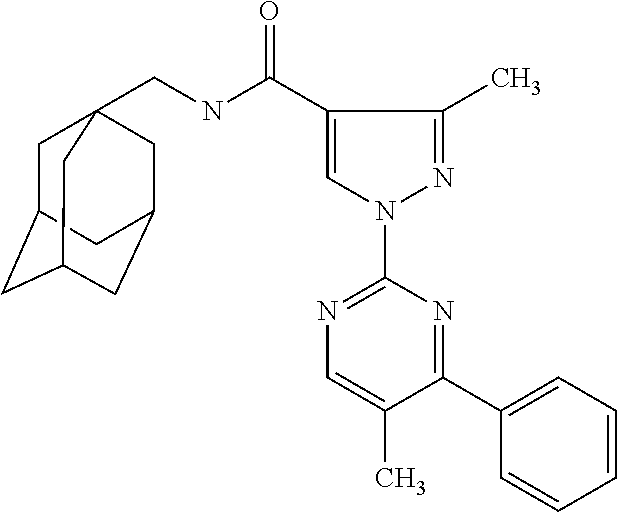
C1C2CC3CC(CC1(CNC(C1=CN(C4=NC=C(C)C(C5=CC=CC=C5)=N4)N=C1C)=O)C3)C2
